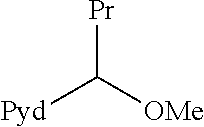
[Pr]C([OMe])[Pyd]
